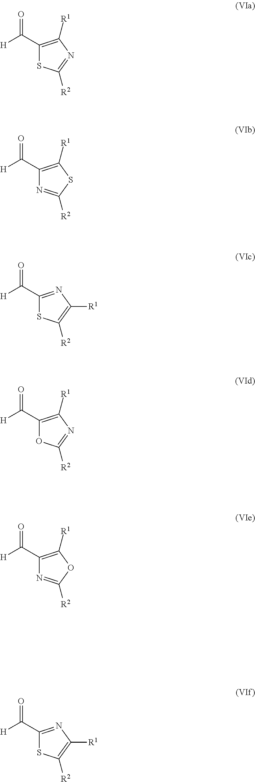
C1(C([H])=O)=C([R1])N=C([R2])S1.C1(C([H])=O)=C([R1])SC([R2])=N1.C1(C([H])=O)=NC([R1])=C([R2])S1.C1(C([H])=O)=C([R1])N=C([R2])O1.C1(C([H])=O)=C([R1])OC([R2])=N1.C1(C([H])=O)=NC([R1])=C([R2])S1
